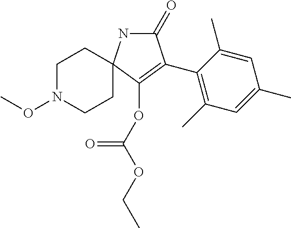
C1CN(OC)CCC12NC(=O)C(C1=C(C)C=C(C)C=C1C)=C2OC(=O)OCC
